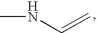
CNC=C
